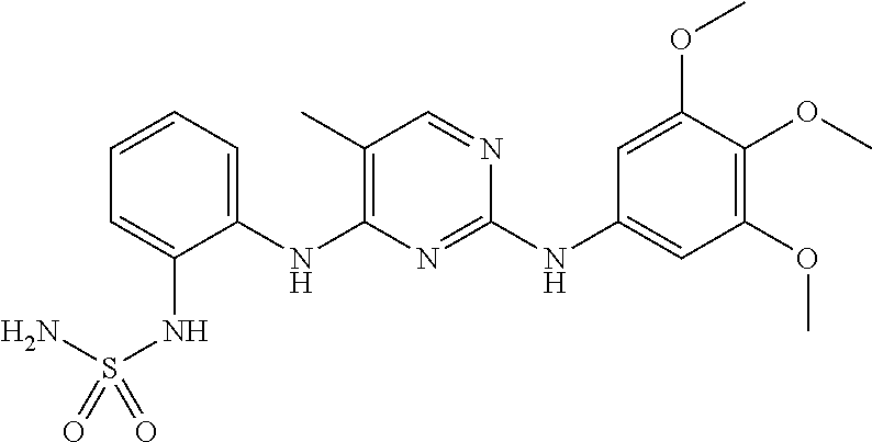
C1=CC=C(NC2=C(C)C=NC(NC3=CC(OC)=C(OC)C(OC)=C3)=N2)C(NS(=O)(N)=O)=C1
